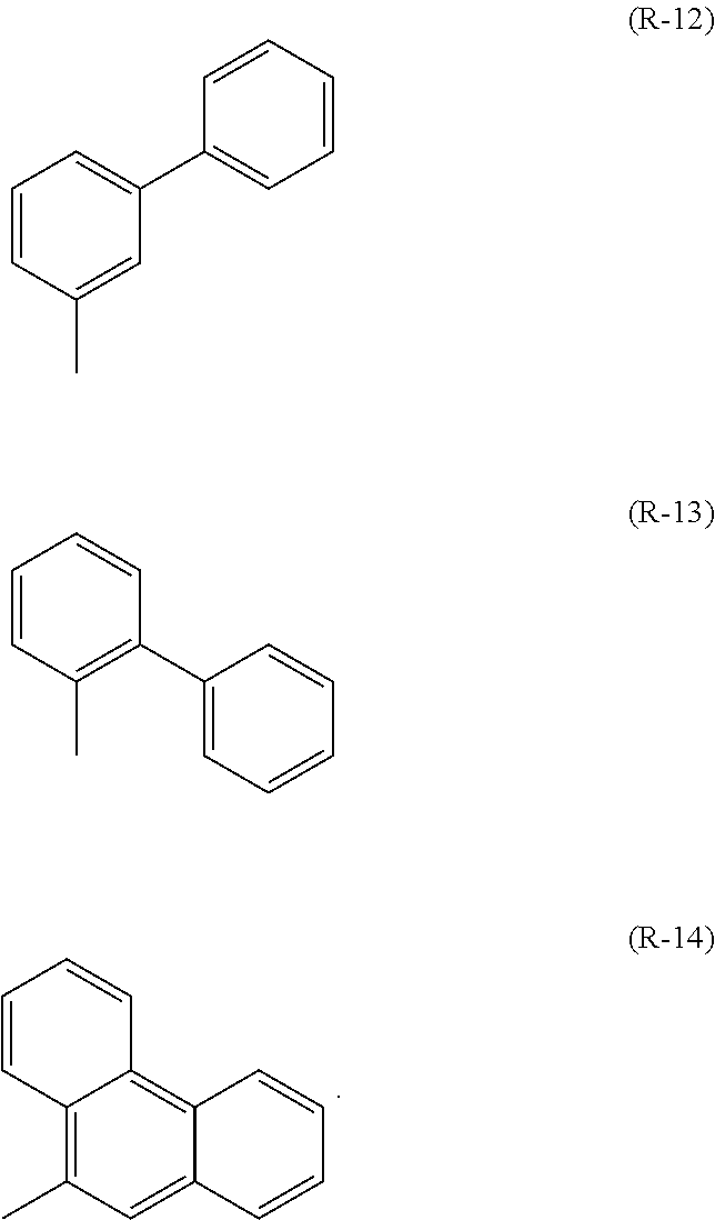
C12=C(C)C=C3C(=C1C=CC=C2)C=CC=C3.C1=CC(C)=CC(C2=CC=CC=C2)=C1.C1=CC(C)=C(C2=CC=CC=C2)C=C1
